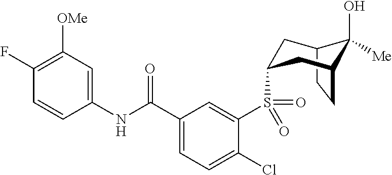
C12CCC(CC(S(C3=CC(C(NC4=CC([OMe])=C(F)C=C4)=O)=CC=C3Cl)(=O)=O)C1)C2(O)[Me]
